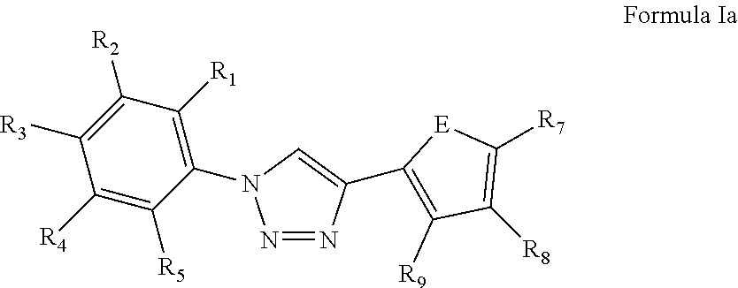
N1=NC(C2=C([R9])C([R8])=C([R7])[E]2)=CN1C1=C([R1])C([R2])=C([R3])C([R4])=C1[R5]
